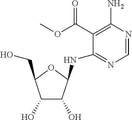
C1=NC(N)=C(C(OC)=O)C(NC2C(O)C(O)C(CO)O2)=N1
